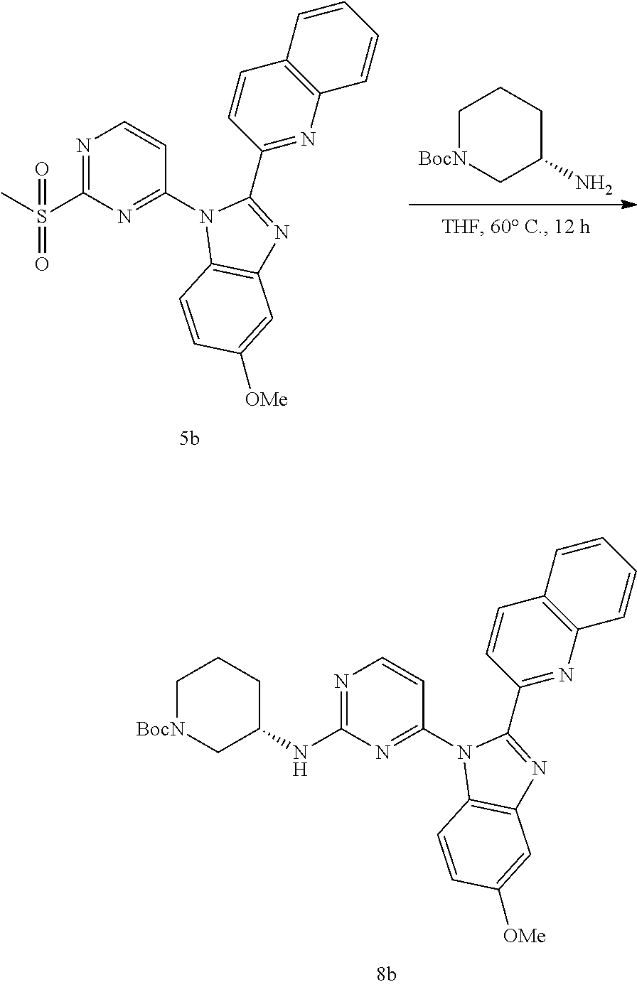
N1=C(NC2CCC[BocN]C2)N=C(N2C3=C(N=C2C2=NC4=C(C=C2)C=CC=C4)C=C([OMe])C=C3)C=C1.C1[BocN]CC(N)CC1.N1=C(S(C)(=O)=O)N=C(N2C3=C(N=C2C2=NC4=C(C=C2)C=CC=C4)C=C([OMe])C=C3)C=C1
